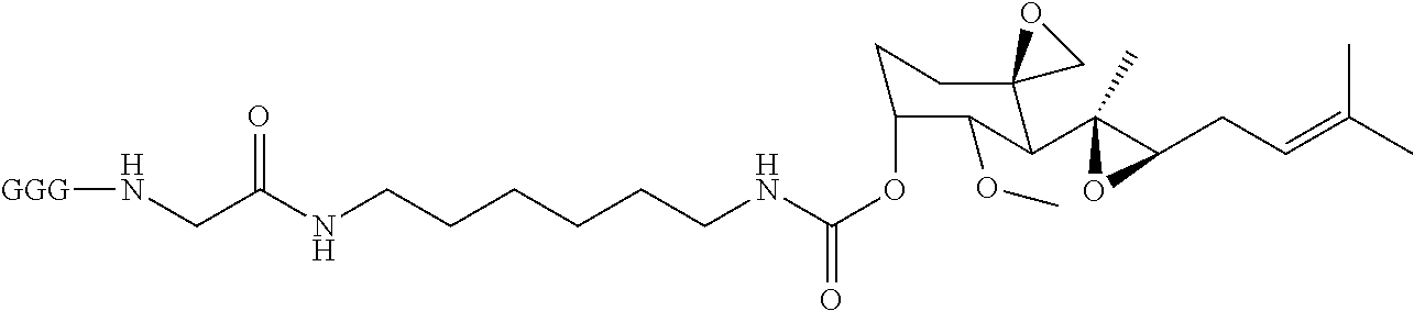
C(CCNC(OC1CCC2(C(C3(C)C(CC=C(C)C)O3)C1OC)CO2)=O)CCCNC(CN[GGG])=O
